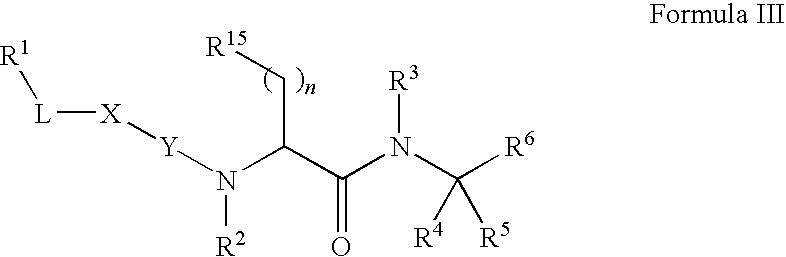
[R15]CC(C(N(C([R6])([R4])[R5])[R3])=O)N([R2])[Y][X][L][R1]
